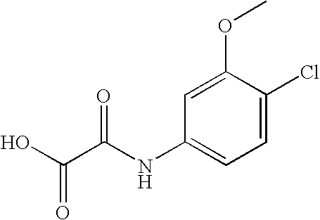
C1=C(Cl)C(OC)=CC(NC(C(O)=O)=O)=C1
